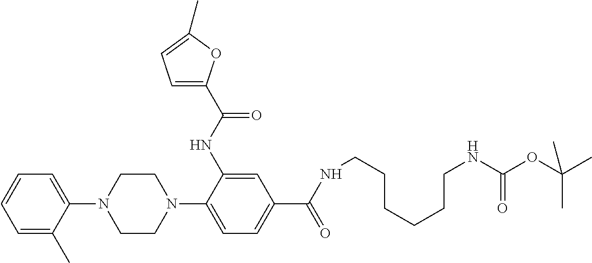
C1=C(C)C(N2CCN(C3=CC=C(C(=O)NCCCCCCNC(=O)OC(C)(C)C)C=C3NC(=O)C3=CC=C(C)O3)CC2)=CC=C1
